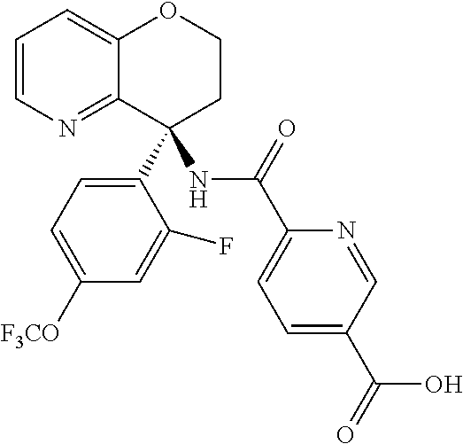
C1=CN=C2C(=C1)OCCC2(C1=CC=C([F3CO])C=C1F)NC(C1=CC=C(C(=O)O)C=N1)=O
